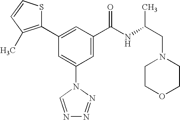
C1(C2=CC(C(NC(CN3CCOCC3)C)=O)=CC(N3C=NN=N3)=C2)=C(C)C=CS1
